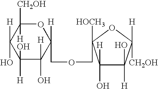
O1C([CH2OH])([H])C([H])(O)C([H])(O)C([H])(O)C1([H])COCC1([HOCH3])C([H])(O)C(O)([H])C([H])([CH2OH])O1
